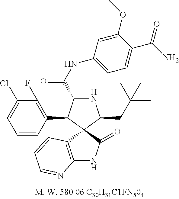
N1C(C(NC2=CC=C(C(=O)N)C(OC)=C2)=O)C(C2=C(F)C(Cl)=CC=C2)C2(C1CC(C)(C)C)C1=C(NC2=O)N=CC=C1
